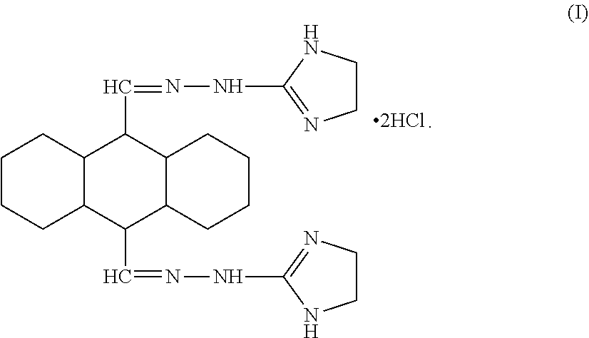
C1CCC2C(C1)C(C=NNC1=NCCN1)C1C(C2C=NNC2=NCCN2)CCCC1
